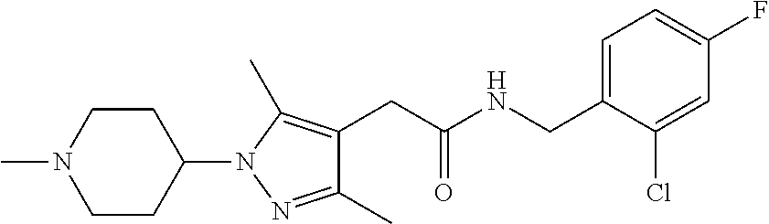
C1=C(CNC(CC2=C(C)N(C3CCN(C)CC3)N=C2C)=O)C(Cl)=CC(F)=C1
